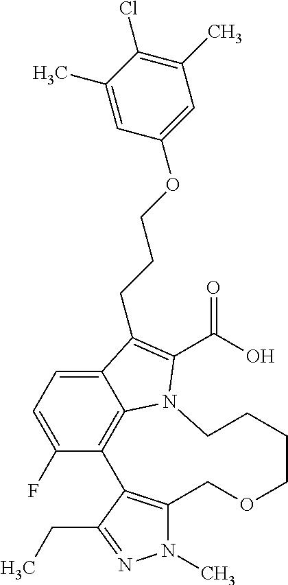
N1(C)C2=C(C(CC)=N1)C1=C3C(=CC=C1F)C(CCCOC1=CC(C)=C(Cl)C(C)=C1)=C(C(O)=O)N3CCCCOC2
